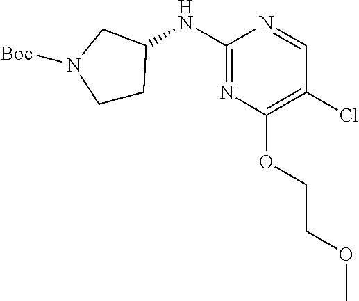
C1CC(NC2=NC(OCCOC)=C(Cl)C=N2)CN1[Boc]
